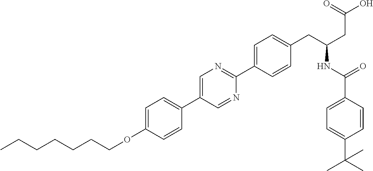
O(C1=CC=C(C2=CN=C(C3=CC=C(CC(CC(=O)O)NC(C4=CC=C(C(C)(C)C)C=C4)=O)C=C3)N=C2)C=C1)CCCCCCC
